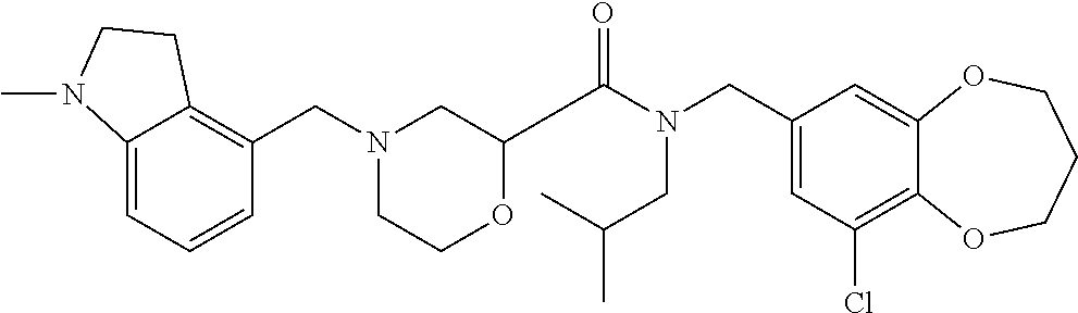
C1(CN(C(=O)C2OCCN(CC3=C4C(=CC=C3)N(C)CC4)C2)CC(C)C)=CC(Cl)=C2C(=C1)OCCCO2
